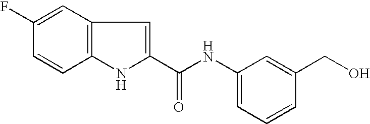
C1=C(F)C=CC2=C1C=C(C(NC1=CC=CC(CO)=C1)=O)N2
